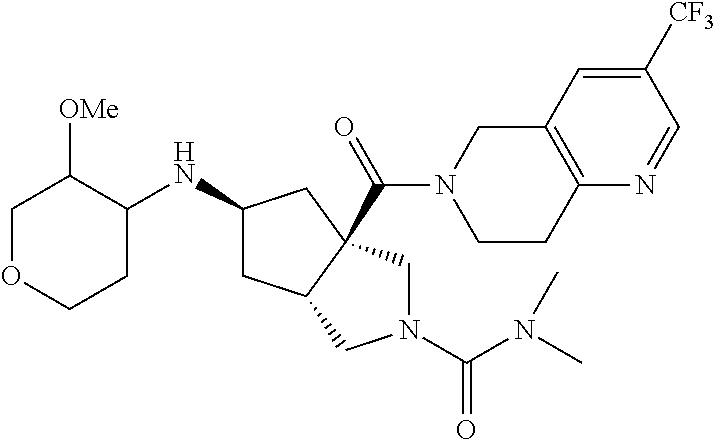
C1OCCC(NC2CC3C(C(=O)N4CCC5=C(C4)C=C([CF3])C=N5)(C2)CN(C(N(C)C)=O)C3)C1[OMe]
